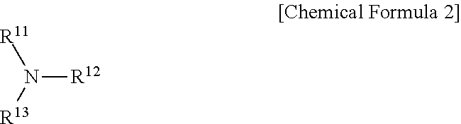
N([R12])([R13])[R11]
